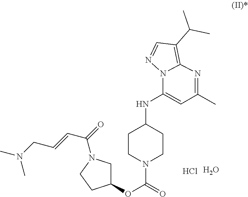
C12=C(C(C)C)C=NN1C(NC1CCN(C(=O)OC3CN(C(=O)C=CCN(C)C)CC3)CC1)=CC(C)=N2.Cl.O
